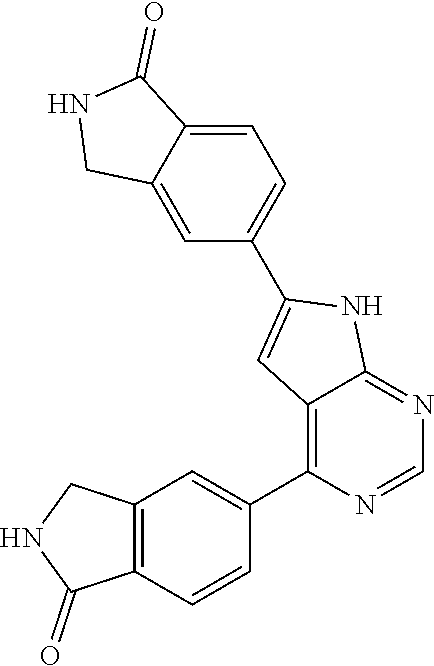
C12=C(C=C(C3=C4C(=NC=N3)NC(C3=CC=C5C(=C3)CNC5=O)=C4)C=C1)CNC2=O
